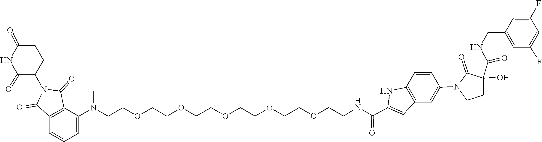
C1=C(CNC(C2(O)CCN(C3=CC4=C(NC(C(NCCOCCOCCOCCOCCOCCN(C)C5=CC=CC6=C5C(=O)N(C5C(=O)NC(=O)CC5)C6=O)=O)=C4)C=C3)C2=O)=O)C=C(F)C=C1F
